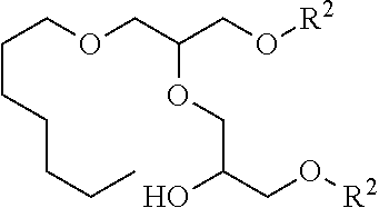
[R2]OCC(COCCCCCCC)OCC(CO[R2])O
